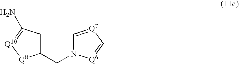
C(N1C=[Q7]C=[Q6]1)C1=CC(N)=[Q10][Q8]1
